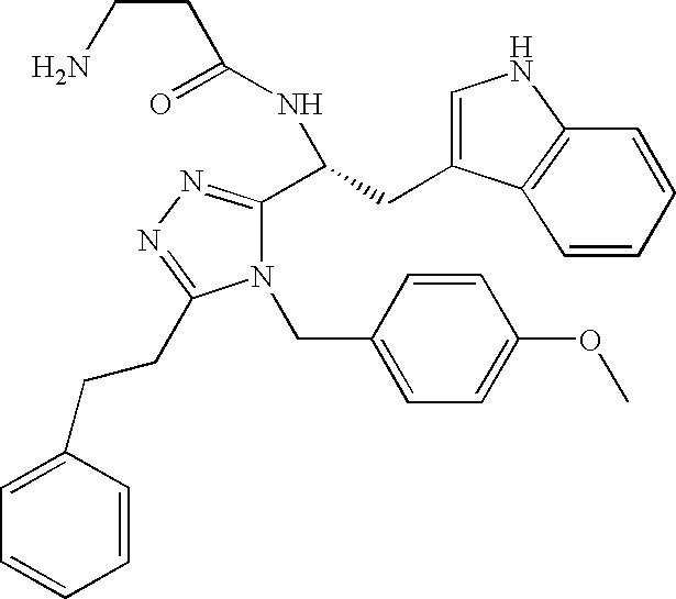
C(C(=O)NC(C1=NN=C(CCC2=CC=CC=C2)N1CC1=CC=C(OC)C=C1)CC1=CNC2=C1C=CC=C2)CN
